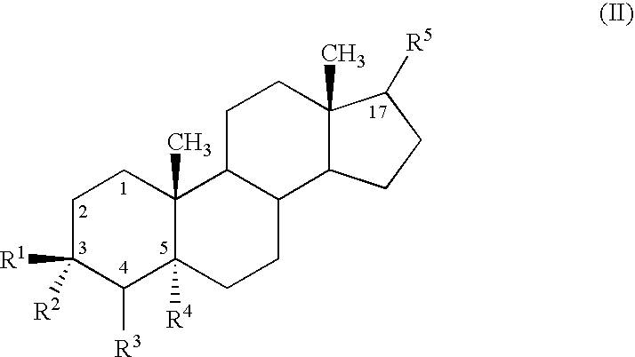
C1C([R1])([R2])C([R3])C2([R4])C(C)(C1)C1C(CC2)C2C(C)(CC1)C([R5])CC2
